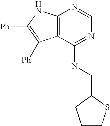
C12=C(C(NCC3SCCC3)=NC=N1)C([Ph])=C([Ph])N2
